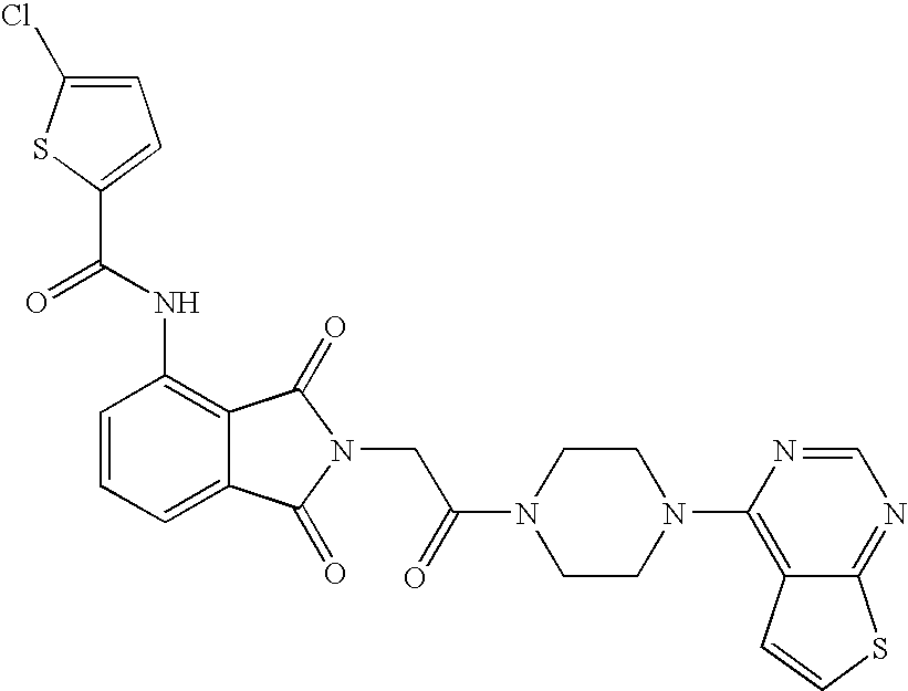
C1=C(Cl)SC(C(NC2=C3C(=CC=C2)C(=O)N(CC(N2CCN(C4=C5C(=NC=N4)SC=C5)CC2)=O)C3=O)=O)=C1
